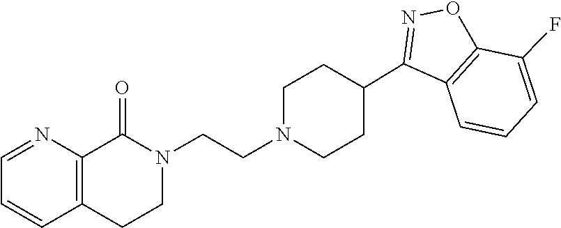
C1=NC2=C(C=C1)CCN(CCN1CCC(C3=NOC4=C3C=CC=C4F)CC1)C2=O
